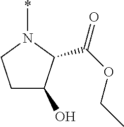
C1C(O)C(C(OCC)=O)N(*)C1
